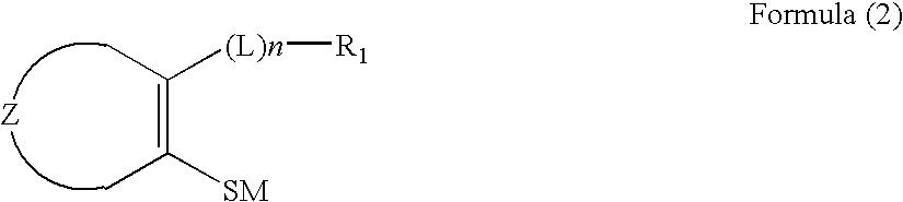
CC(=C(C)[SM])[(L)n][R1]
